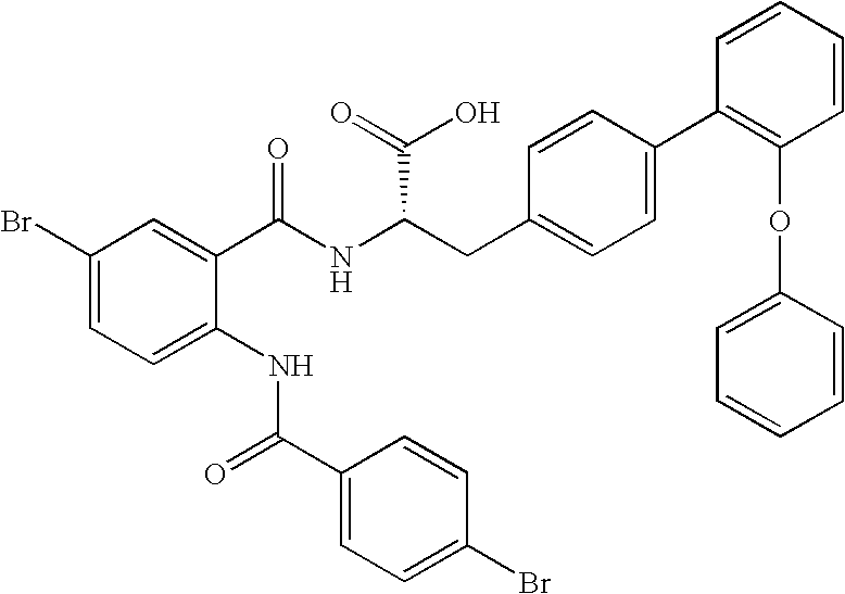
C1(Br)=CC=C(NC(C2=CC=C(Br)C=C2)=O)C(C(NC(CC2=CC=C(C3=C(OC4=CC=CC=C4)C=CC=C3)C=C2)C(=O)O)=O)=C1
